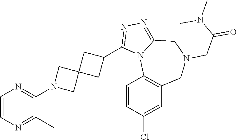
C1=CN=C(C)C(N2CC3(C2)CC(C2=NN=C4N2C2=C(CN(CC(N(C)C)=O)C4)C=C(Cl)C=C2)C3)=N1
